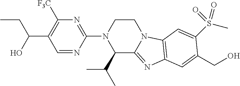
C(C(O)C1=C([F3C])N=C(N2C(C(C)C)C3=NC4=C(N3CC2)C=C(S(C)(=O)=O)C(CO)=C4)N=C1)C
